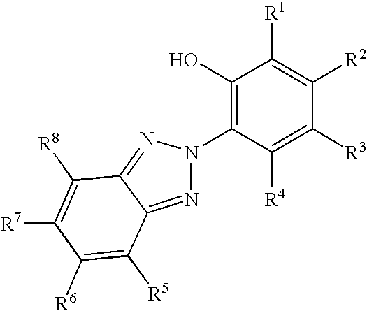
C1(O)=C(N2N=C3C(=N2)C([R8])=C([R7])C([R6])=C3[R5])C([R4])=C([R3])C([R2])=C1[R1]
